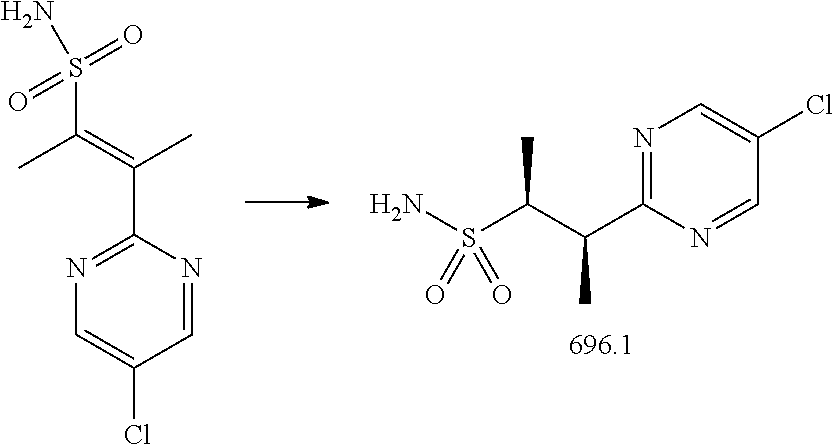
S(C(C(C1=NC=C(Cl)C=N1)C)C)(N)(=O)=O.N1=C(C(=C(C)S(N)(=O)=O)C)N=CC(Cl)=C1
